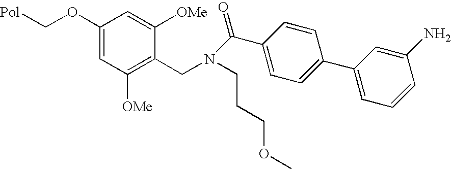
[Pol]COC1=CC([OMe])=C(CN(CCCOC)C(C2=CC=C(C3=CC=CC(N)=C3)C=C2)=O)C([OMe])=C1
